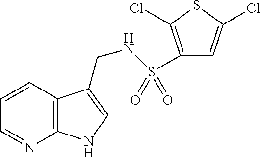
C12=C(C=CC=N1)C(CNS(=O)(=O)C1=C(Cl)SC(Cl)=C1)=CN2
